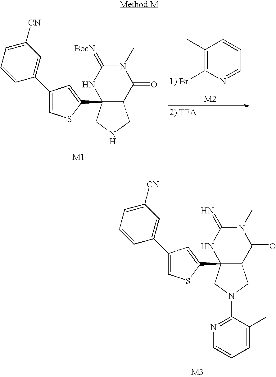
C12C(C3=CC(C4=CC([CN])=CC=C4)=CS3)(CNC1)NC(=[BocN])N(C)C2=O.C1(C)=C(Br)N=CC=C1.C12C(C3=CC(C4=CC([CN])=CC=C4)=CS3)(CN(C3=NC=CC=C3C)C1)NC(=N)N(C)C2=O
